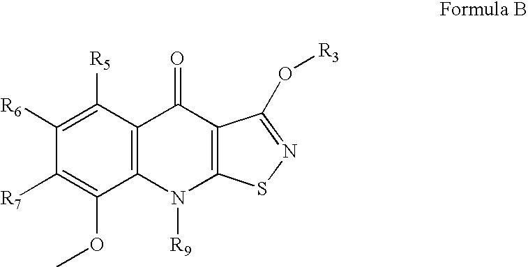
C1([R7])=C(OC)C2=C(C([R5])=C1[R6])C(=O)C1=C(N2[R9])SN=C1O[R3]
